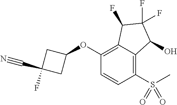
C1(OC2CC(C#N)(F)C2)=C2C(=C(S(=O)(C)=O)C=C1)C(O)C(F)(F)C2F
